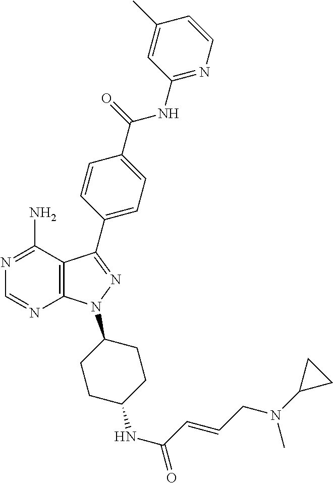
N1=C(N)C2=C(N=C1)N(C1CCC(NC(C=CCN(C3CC3)C)=O)CC1)N=C2C1=CC=C(C(NC2=NC=CC(C)=C2)=O)C=C1
